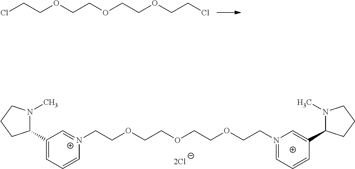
C1(C2N(C)CCC2)=CC=C[N+](CCOCCOCCOCCN2=CC=CC(C3N(C)CCC3)=C2)=C1.ClCCOCCOCCOCCCl
